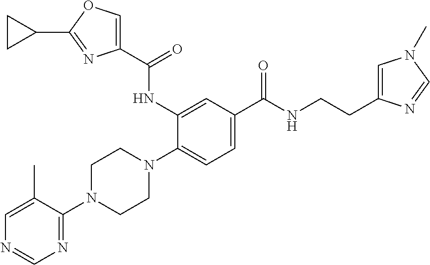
C1=C(C)C(N2CCN(C3=CC=C(C(NCCC4=CN(C)C=N4)=O)C=C3NC(C3=COC(C4CC4)=N3)=O)CC2)=NC=N1
